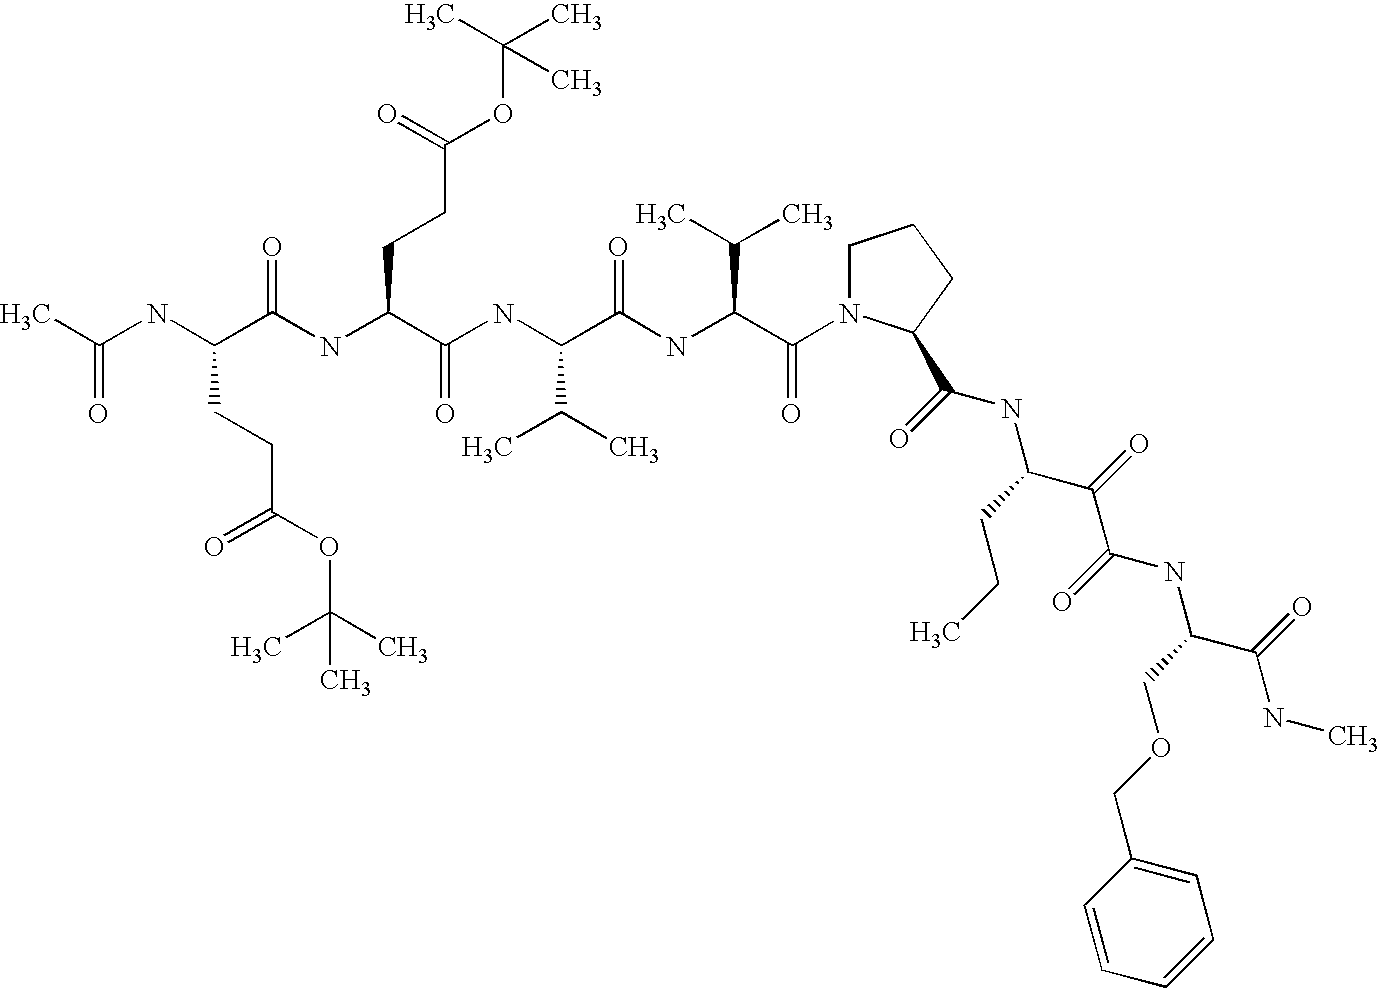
CC(NC(C(NC(CCC(=O)OC(C)(C)C)C(=O)NC(C(C)C)C(NC(C(=O)N1CCCC1C(NC(CCC)C(C(NC(COCC1=CC=CC=C1)C(NC)=O)=O)=O)=O)C(C)C)=O)=O)CCC(OC(C)(C)C)=O)=O
